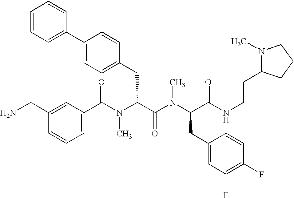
C1(C(N(C(C(N(C(CC2=CC(F)=C(F)C=C2)C(NCCC2N(C)CCC2)=O)C)=O)CC2=CC=C(C3=CC=CC=C3)C=C2)C)=O)=CC=CC(CN)=C1
